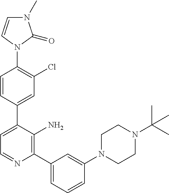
C1=CC(C2=CC=NC(C3=CC=CC(N4CCN(C(C)(C)C)CC4)=C3)=C2N)=CC(Cl)=C1N1C(=O)N(C)C=C1
